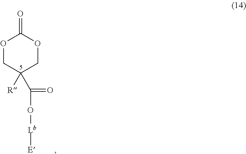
O1CC([R])(C(O[Lb][E])=O)COC1=O
